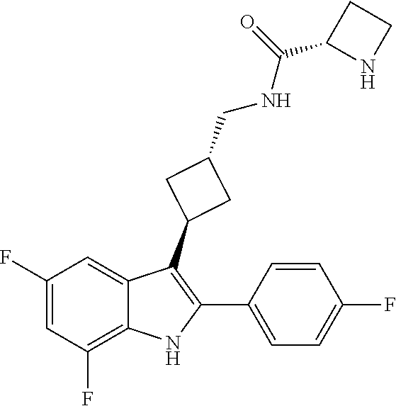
C1=CC(F)=CC=C1C1=C(C2CC(CNC(=O)C3NCC3)C2)C2=CC(F)=CC(F)=C2N1
